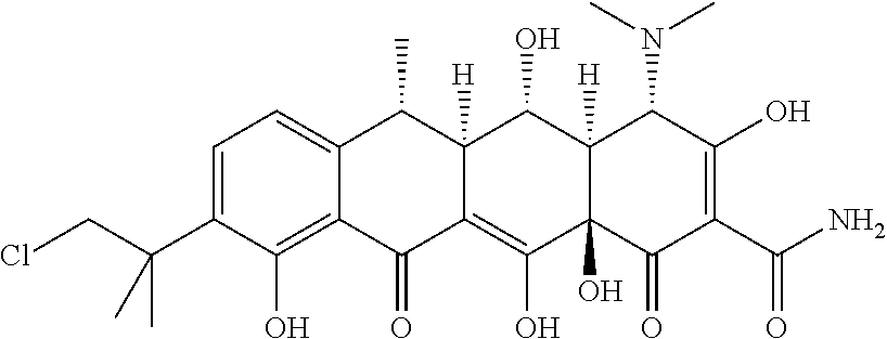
C1=C(C(CCl)(C)C)C(O)=C2C(=C1)C(C)C1([H])C(=C(O)C3(O)C([H])(C1O)C(N(C)C)C(O)=C(C(N)=O)C3=O)C2=O
